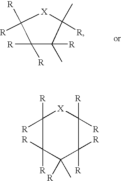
[X]1C([R])(C)C([R])(C)C([R])([R])C1([R])[R].[X]1C([R])([R])C([R])([R])C([R])(C)C([R])([R])C1([R])[R]
